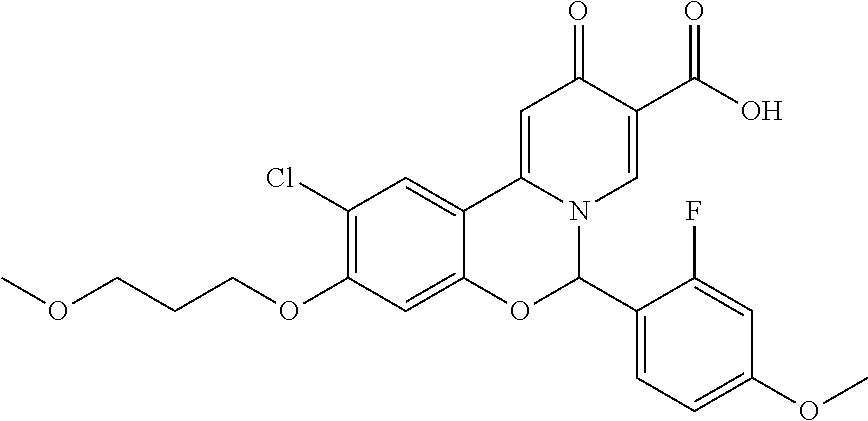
C1(Cl)=C(OCCCOC)C=C2C(=C1)C1=CC(=O)C(C(O)=O)=CN1C(C1=CC=C(OC)C=C1F)O2
